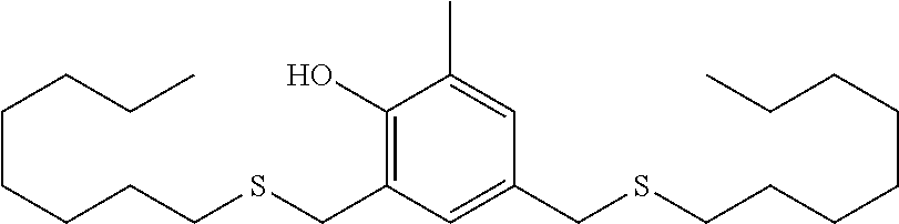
C1(O)=C(CSCCCCCCCC)C=C(CSCCCCCCCC)C=C1C
